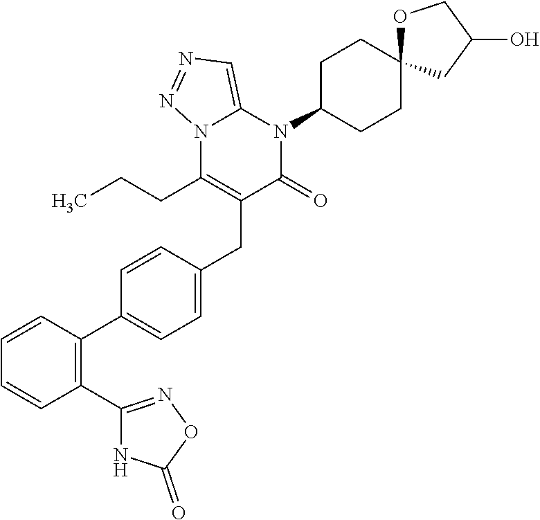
C1=CC=CC(C2=NOC(=O)N2)=C1C1=CC=C(CC2=C(CCC)N3C(=CN=N3)N(C3CCC4(CC3)OCC(O)C4)C2=O)C=C1
